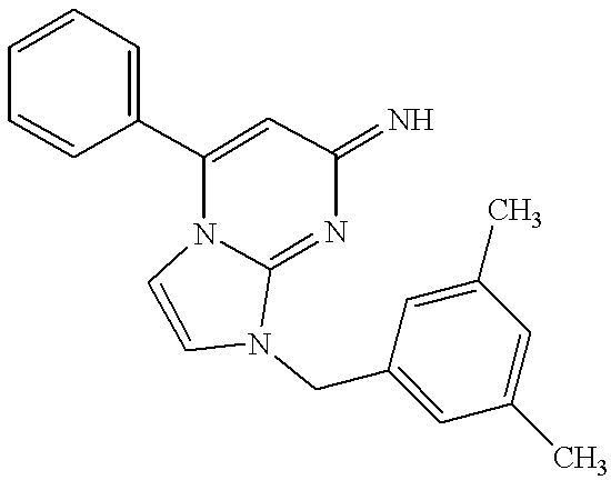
C1=CN2C(=NC(=N)C=C2C2=CC=CC=C2)N1CC1=CC(C)=CC(C)=C1
